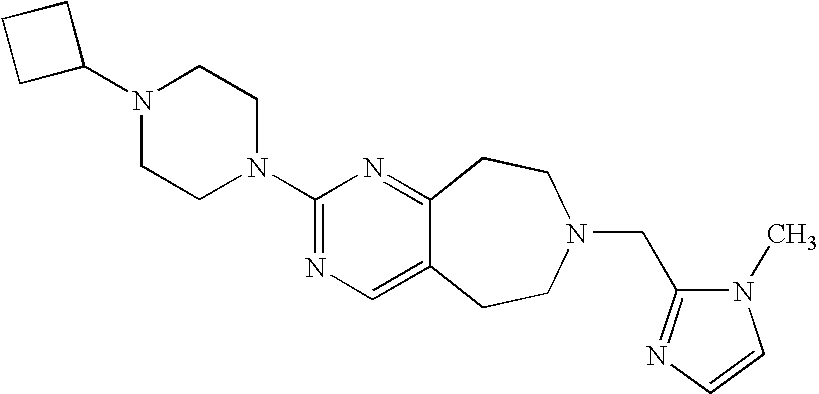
C1C(N2CCN(C3=NC=C4C(=N3)CCN(CC3=NC=CN3C)CC4)CC2)CC1
